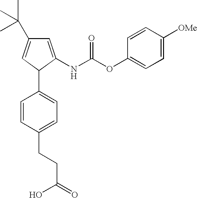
C1=C(NC(OC2=CC=C([OMe])C=C2)=O)C(C2=CC=C(CCC(O)=O)C=C2)C=C1C(C)(C)C
